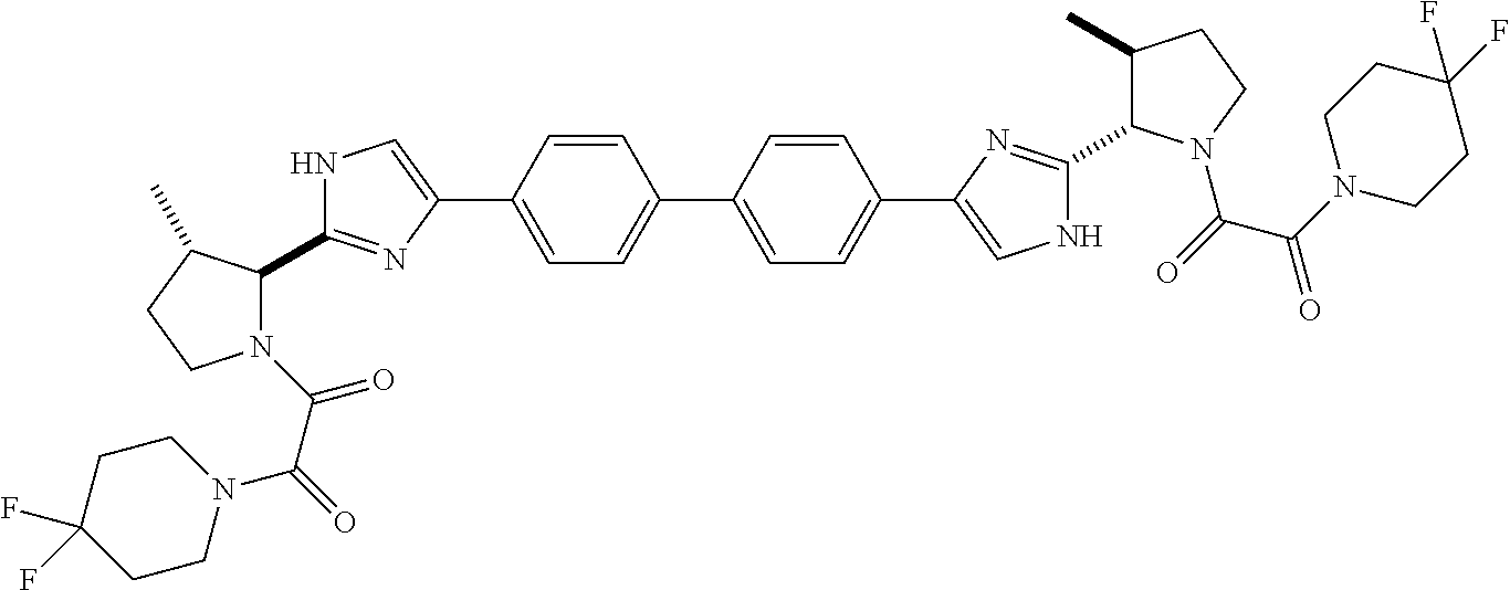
C1(C2=CC=C(C3=CNC(C4C(C)CCN4C(C(=O)N4CCC(F)(F)CC4)=O)=N3)C=C2)=CC=C(C2=CNC(C3N(C(=O)C(N4CCC(F)(F)CC4)=O)CCC3C)=N2)C=C1
